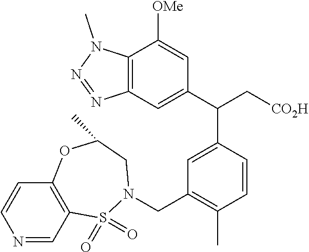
C12=C(C=C(C(C[CO2H])C3=CC(CN4S(=O)(=O)C5=C(C=CN=C5)OC(C)C4)=C(C)C=C3)C=C1[OMe])N=NN2C
